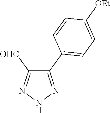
N1N=C(C2=CC=C([OEt])C=C2)C([OHC])=N1
